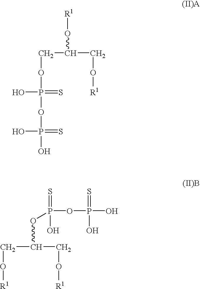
C(C(CO[R1])O[R1])OP(O)(=S)OP(=S)(O)O.P(OP(O)(=S)O)(=S)(O)OC(CO[R1])CO[R1]
